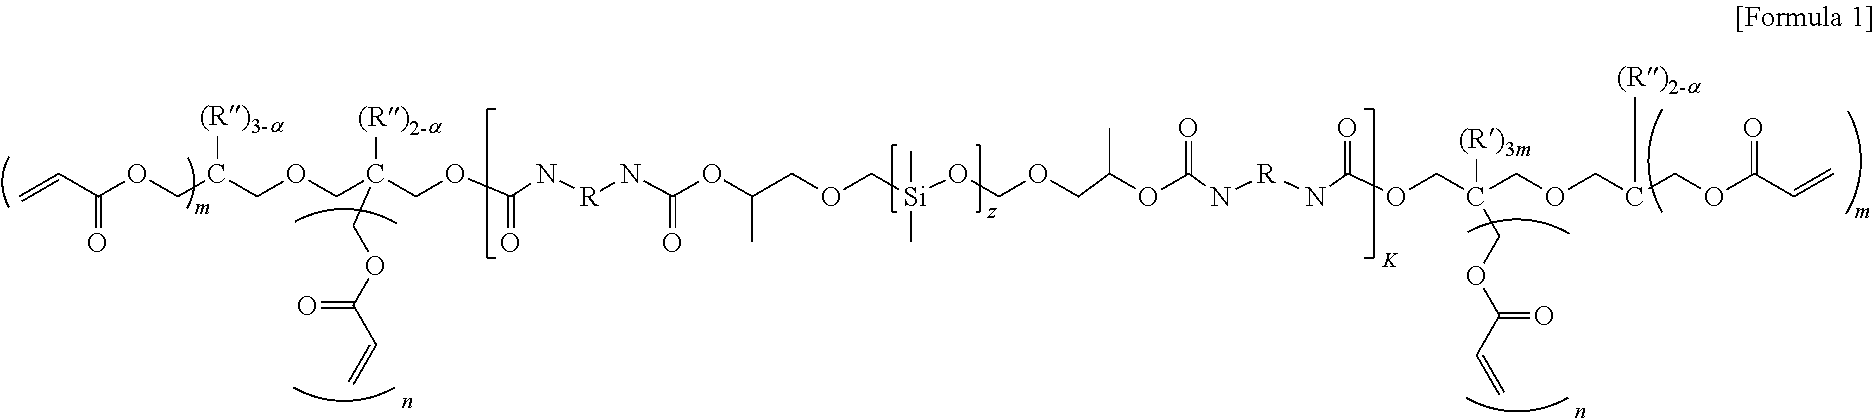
C=CC(OCC(COCC(COC(N[R]NC(OC(COC[Si](OCOCC(OC(=O)N[R]NC(OCC(COCC(COC(C=C)=O)[(R)2-a])(COC(C=C)=O)[(R)3m])=O)C)(C)C)C)=O)=O)([(R)2-a])COC(C=C)=O)[(R)3-a])=O
